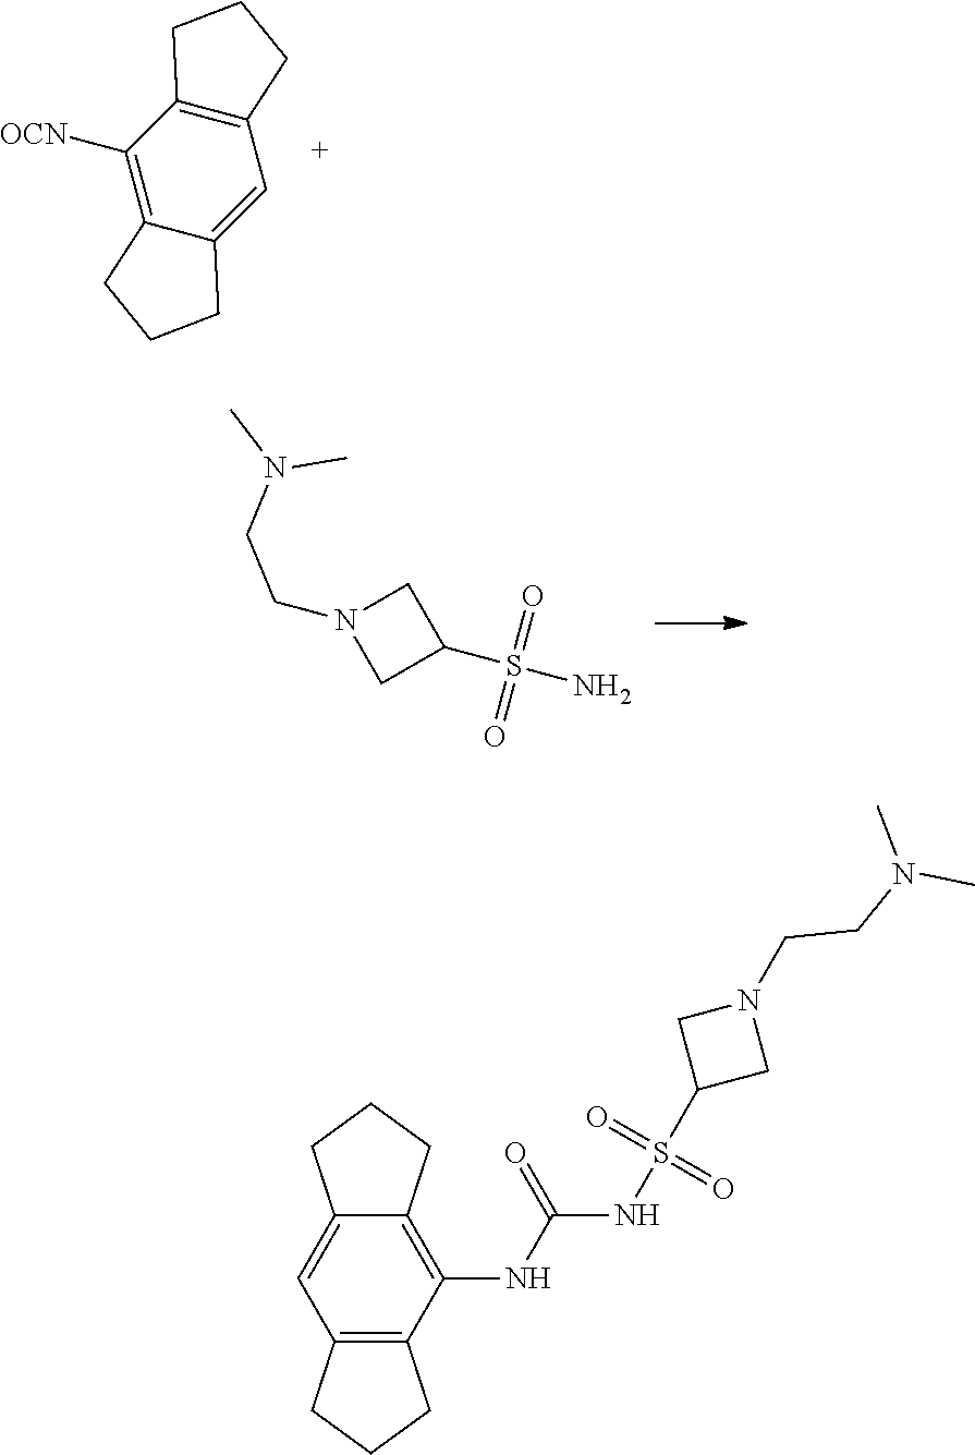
C1([OCN])=C2C(=CC3=C1CCC3)CCC2.C1N(CCN(C)C)CC1S(N)(=O)=O.C12=C(NC(=O)NS(C3CN(CCN(C)C)C3)(=O)=O)C3=C(C=C1CCC2)CCC3
